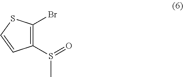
C1(S(C)=O)=C(Br)SC=C1
